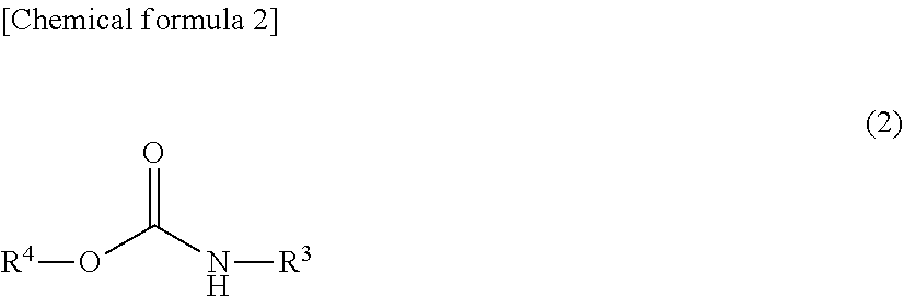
O(C(N[R3])=O)[R4]
